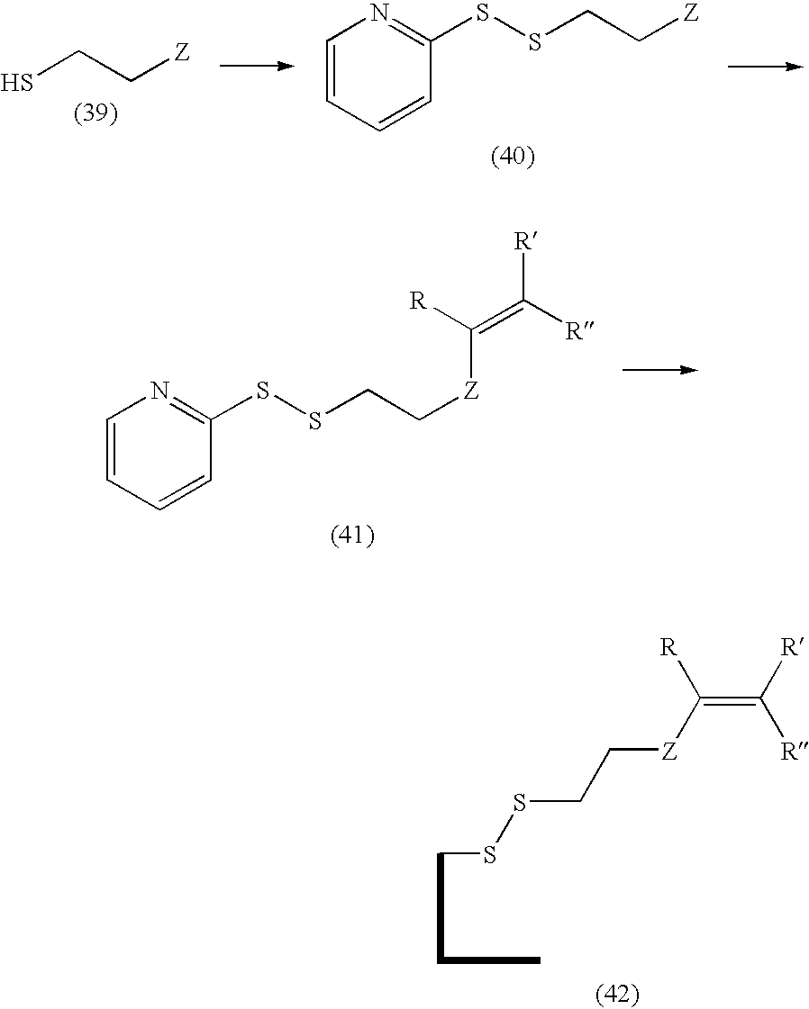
SCC[Z].C1=CC=CC(SSCC[Z])=N1.C1=CC=CC(SSCC[Z]C(=C([R])[R])[R])=N1.CSSCC[Z]C(=C([R])[R])[R]
